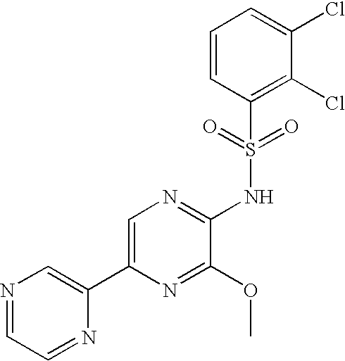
C1=C(C2=CN=CC=N2)N=C(OC)C(NS(C2=C(Cl)C(Cl)=CC=C2)(=O)=O)=N1
